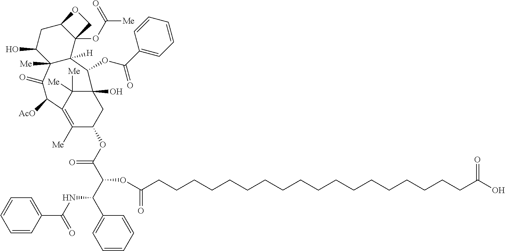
O1C2C(OC([Me])=O)(C1)C1([H])C([Me])(C(O)C2)C(=O)C([AcO])C2=C([Me])C(OC(C(C(C3=CC=CC=C3)NC(C3=CC=CC=C3)=O)OC(CCCCCCCCCCCCCCCCCCC(O)=O)=O)=O)CC(O)(C1OC(C1=CC=CC=C1)=O)C2([Me])[Me]
